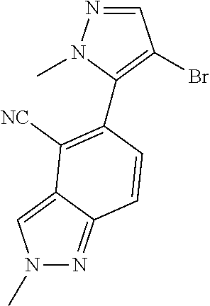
N1=CC(Br)=C(C2=C([NC])C3=CN(C)N=C3C=C2)N1C
